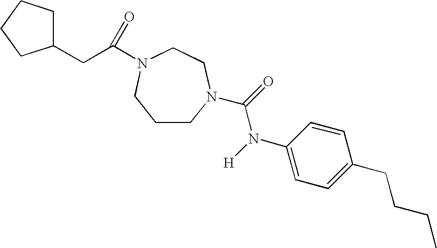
C1CN(C(=O)N([H])C2=CC=C(CCCC)C=C2)CCN(C(CC2CCCC2)=O)C1
